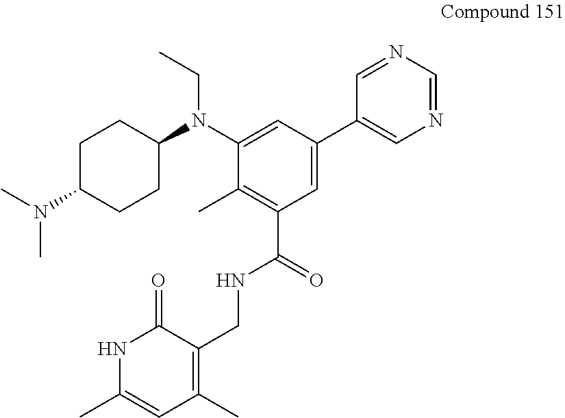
C1C(N(C)C)CCC(N(C2=CC(C3=CN=CN=C3)=CC(C(NCC3=C(C)C=C(C)NC3=O)=O)=C2C)CC)C1
